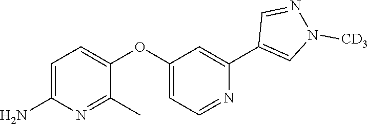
C1=C(N)N=C(C)C(OC2=CC=NC(C3=CN([CD3])N=C3)=C2)=C1
